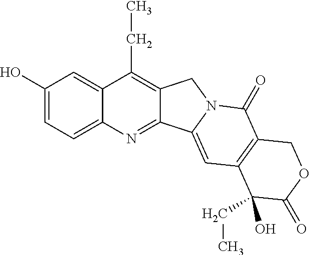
OC1=CC=C2C(=C1)C(CC)=C1C(=N2)C2=CC3=C(C(=O)N2C1)COC(=O)C3(O)CC
